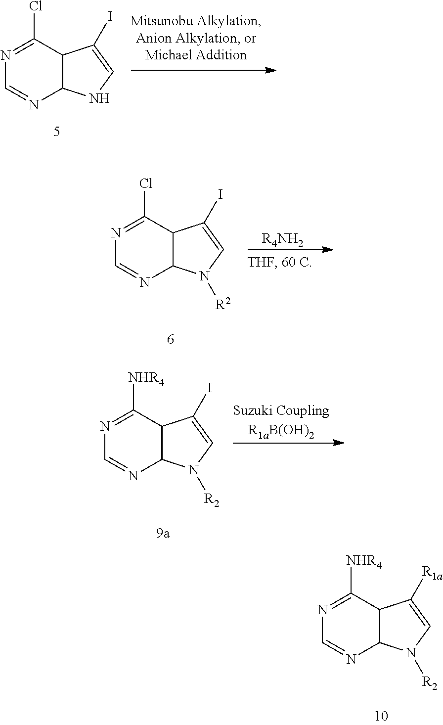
N1=C([NHR4])C2C(N=C1)N([R2])C=C2[R1a].N1=C(Cl)C2C(N=C1)NC=C2I.N1=C(Cl)C2C(N=C1)N([R2])C=C2I.[R4NH2].N1=C([NHR4])C2C(N=C1)N([R2])C=C2I
